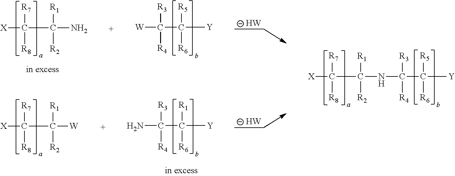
[X]C(C(NC([R3])([R4])C([Y])([R5])[R6])([R1])[R2])([R7])[R8].[X]C(C([W])([R1])[R2])([R7])[R8].NC([R3])([R4])C([Y])([R1])[R6].[W].[X]C(C(N)([R1])[R2])([R7])[R8].[W]C([R3])([R4])C([Y])([R5])[R6].[W]
